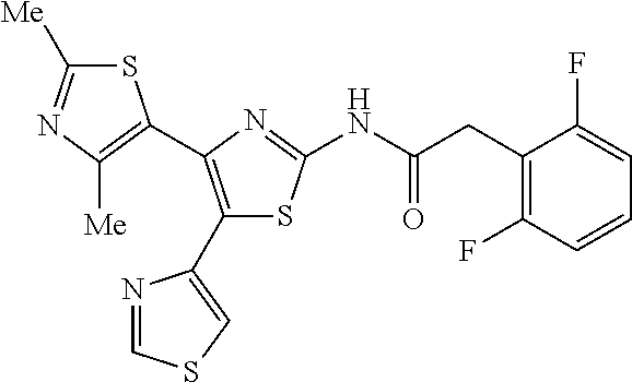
S1C([Me])=NC([Me])=C1C1=C(C2=CSC=N2)SC(NC(CC2=C(F)C=CC=C2F)=O)=N1
